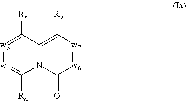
[w3]1=C([Rb])C2=C([Ra])[w7]=[w6]C(=O)N2C([Ra])=[w4]1
